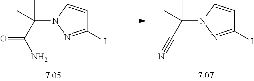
C1(I)=NN(C(C(=O)N)(C)C)C=C1.C1(I)=NN(C(C#N)(C)C)C=C1
